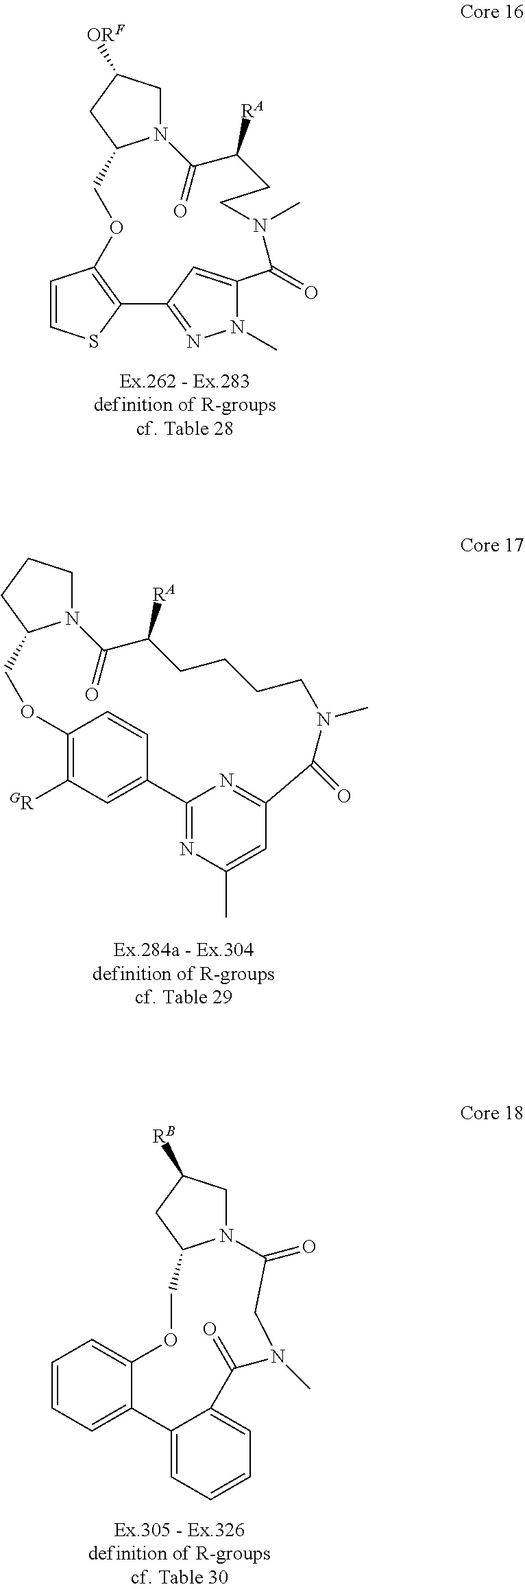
N12CC([ORF])CC1COC1=C(SC=C1)C1=NN(C)C(=C1)C(=O)N(C)CCC([RA])C2=O.N12C(=O)C([RA])CCCCN(C)C(=O)C3=NC(=NC(C)=C3)C3=CC([GR])=C(OCC1CCC2)C=C3.C1=CC=C2C(=C1)OCC1N(CC([RB])C1)C(=O)CN(C)C(=O)C1=CC=CC=C21
